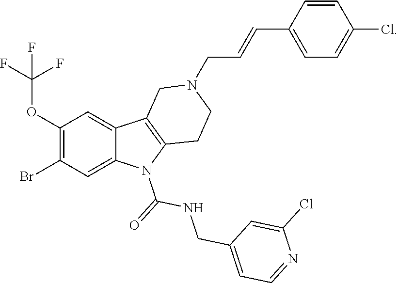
C1(OC(F)(F)F)=C(Br)C=C2C(=C1)C1=C(N2C(=O)NCC2=CC=NC(Cl)=C2)CCN(CC=CC2=CC=C(Cl)C=C2)C1
